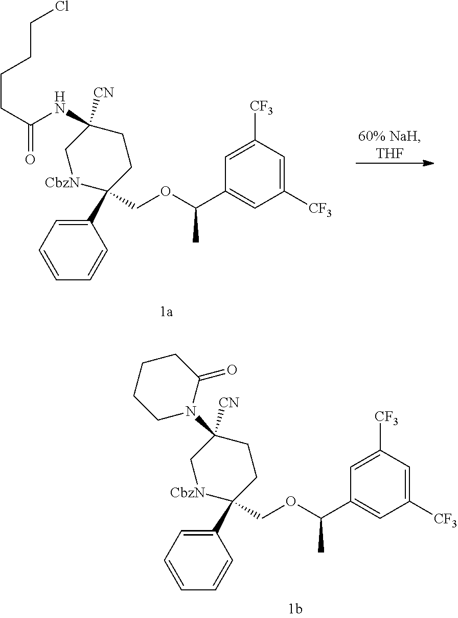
C1(C2(COC(C3=CC([CF3])=CC([CF3])=C3)C)CCC([CN])(NC(CCCCCl)=O)C[CbzN]2)=CC=CC=C1.C1(C2(COC(C3=CC([CF3])=CC([CF3])=C3)C)CCC([CN])(N3C(=O)CCCC3)C[CbzN]2)=CC=CC=C1
